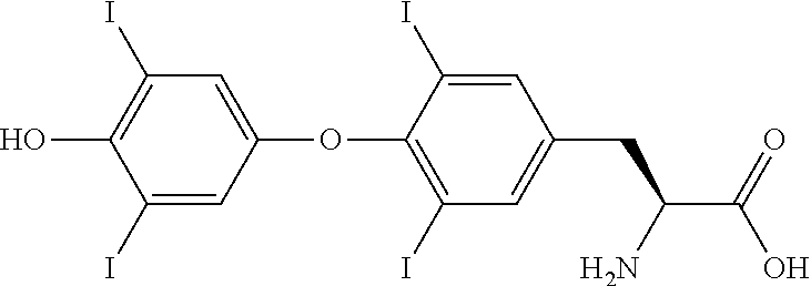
C1(I)=CC(OC2=C(I)C=C(CC(C(=O)O)N)C=C2I)=CC(I)=C1O
